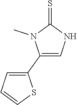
C1(C2=CC=CS2)=CNC(=S)N1C
